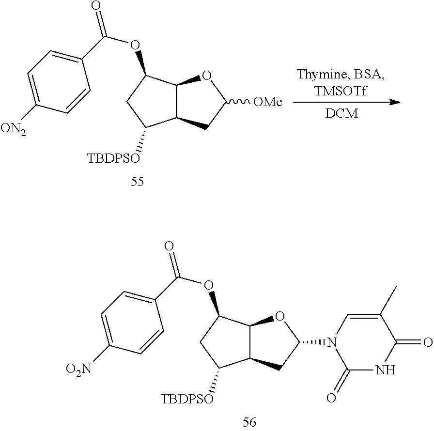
C1C([TBDPSO])C2C(C1OC(=O)C1=CC=C([O2N])C=C1)OC(N1C(=O)NC(=O)C(C)=C1)C2.C1C([TBDPSO])C2C(C1OC(=O)C1=CC=C([ON2])C=C1)OC([OMe])C2
